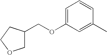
C1=C(OCC2COCC2)C=C(C)C=C1
